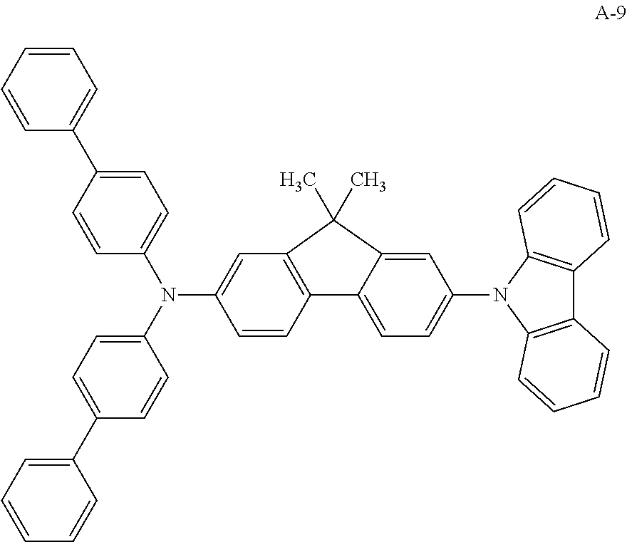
C12=C(N(C3=CC=C4C(=C3)C(C)(C)C3=C4C=CC(N(C4=CC=C(C5=CC=CC=C5)C=C4)C4=CC=C(C5=CC=CC=C5)C=C4)=C3)C3=C1C=CC=C3)C=CC=C2
